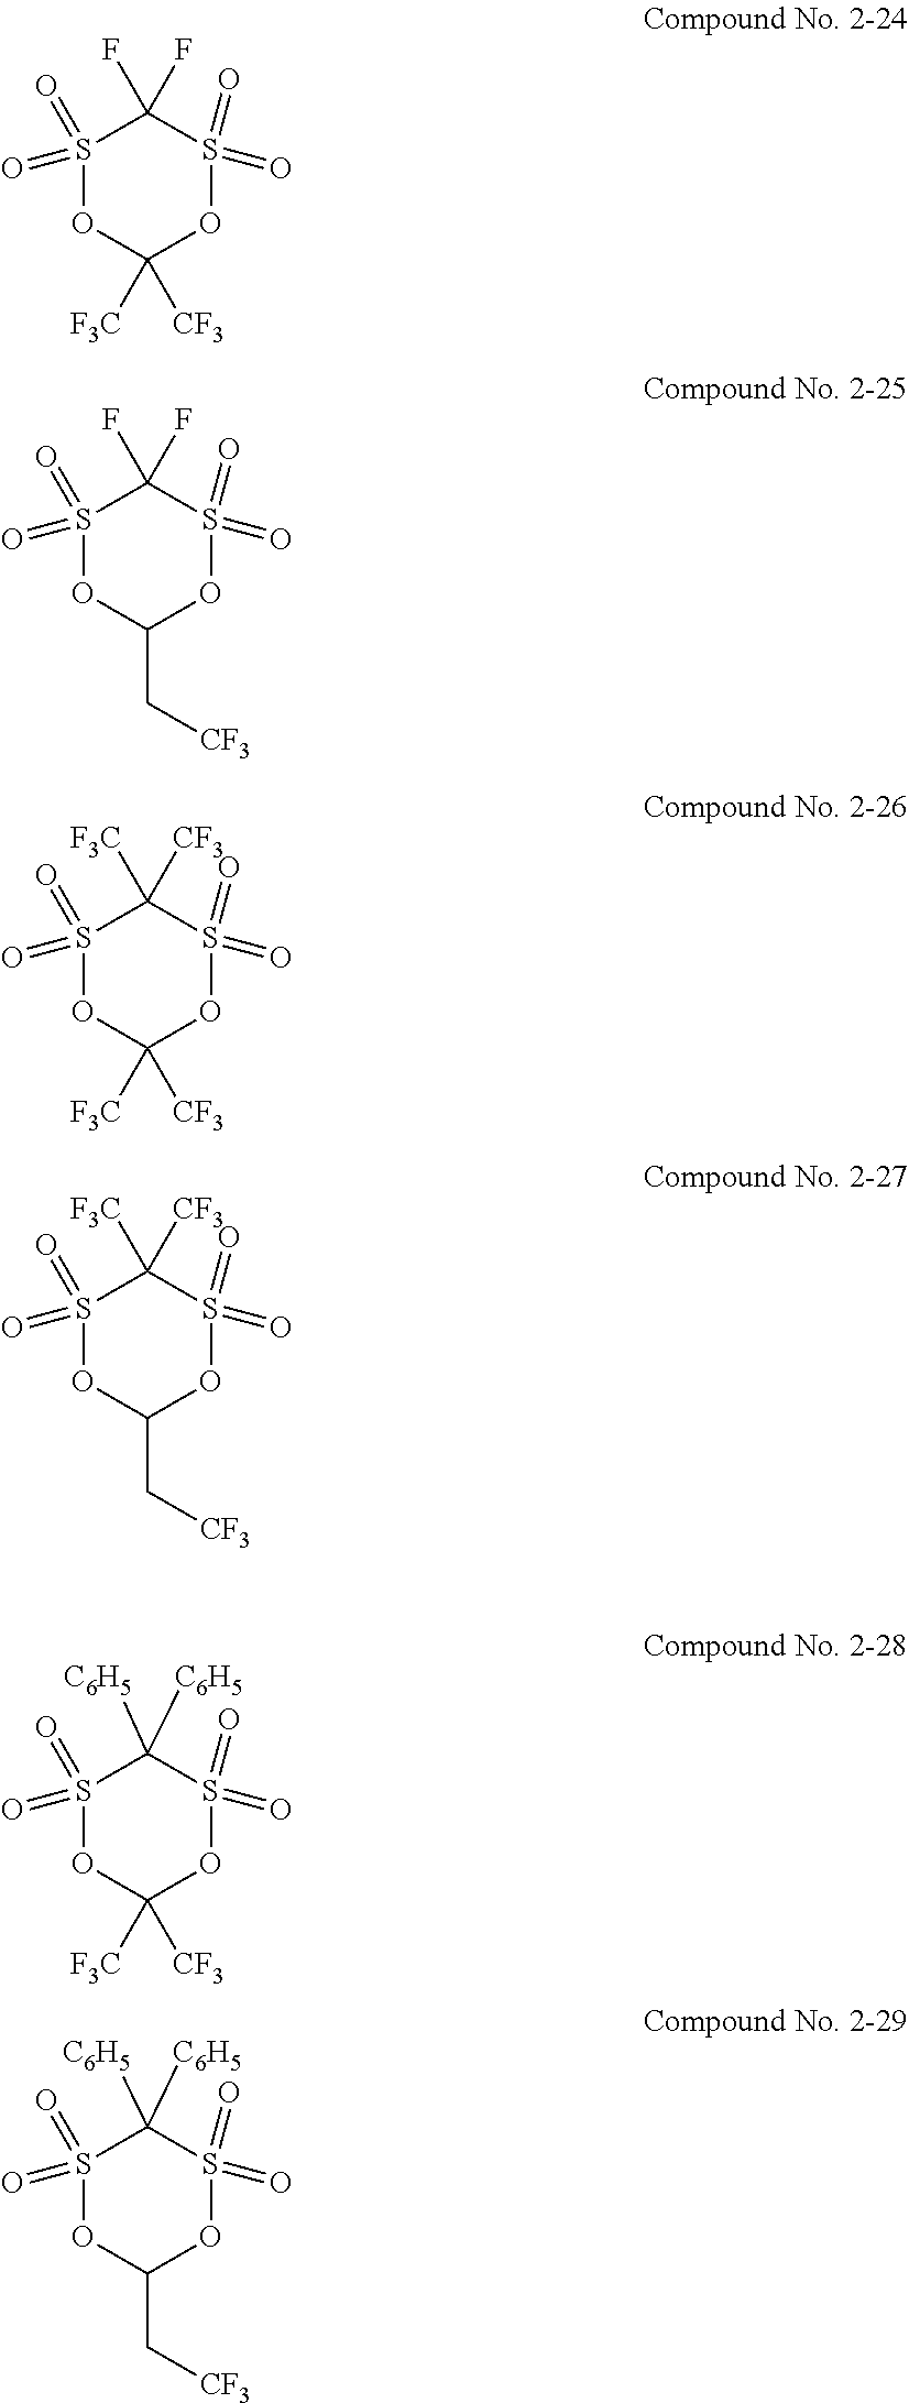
FC1(F)S(=O)(=O)OC([F3C])([CF3])OS1(=O)=O.FC1(F)S(=O)(=O)OC(C[CF3])OS1(=O)=O.[F3C]C1([CF3])S(=O)(=O)OC([F3C])([CF3])OS1(=O)=O.[F3C]C1([CF3])S(=O)(=O)OC(C[CF3])OS1(=O)=O.[C6H5]C1([C6H5])S(=O)(=O)OC([F3C])([CF3])OS1(=O)=O.[C6H5]C1([C6H5])S(=O)(=O)OC(C[CF3])OS1(=O)=O
